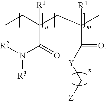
CCC(CC(C)([R4])C(=O)[Y]C[Z])([R1])C(=O)N([R2])[R3]
